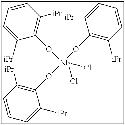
C1([iPr])=CC=CC([iPr])=C1O[Nb](OC1=C([iPr])C=CC=C1[iPr])(Cl)(OC1=C([iPr])C=CC=C1[iPr])Cl
